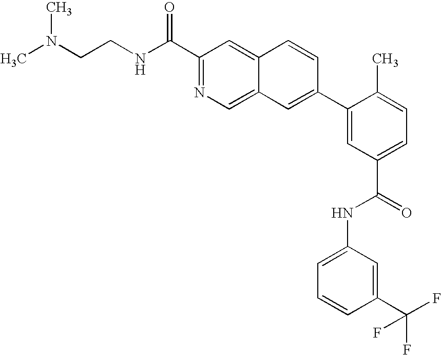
C1(C(NCCN(C)C)=O)=NC=C2C(=C1)C=CC(C1=CC(C(=O)NC3=CC=CC(C(F)(F)F)=C3)=CC=C1C)=C2
